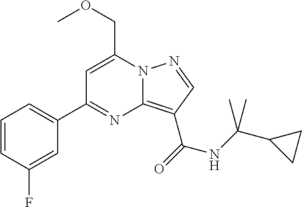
C1=CC(F)=CC(C2=NC3=C(C(=O)NC(C4CC4)(C)C)C=NN3C(COC)=C2)=C1
